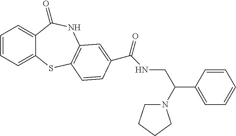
C1=CC=C2C(=C1)C(=O)NC1=C(S2)C=CC(C(NCC(C2=CC=CC=C2)N2CCCC2)=O)=C1
